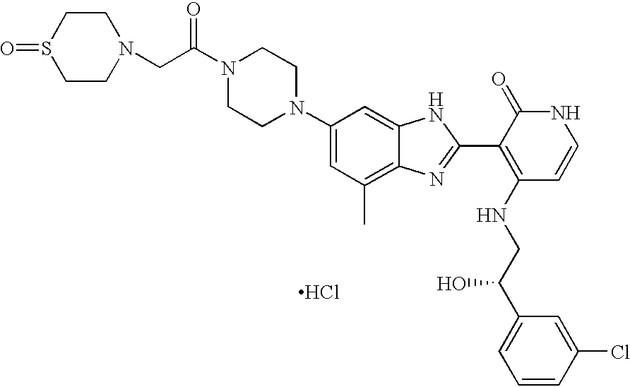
Cl.C1CN(C2=CC(C)=C3C(=C2)NC(C2=C(NCC(C4=CC=CC(Cl)=C4)O)C=CNC2=O)=N3)CCN1C(=O)CN1CCS(=O)CC1
